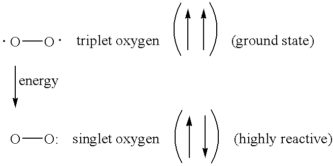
OO.OO
